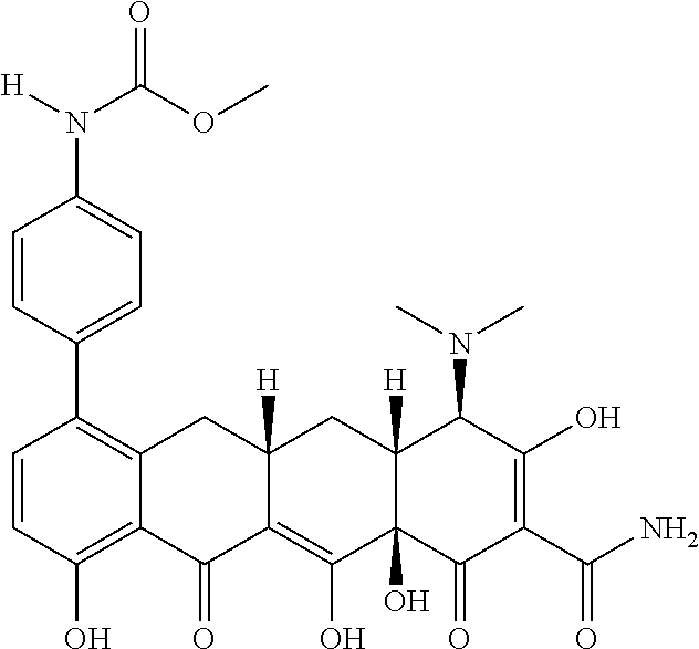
C1=CC(O)=C2C(=C1C1=CC=C(N([H])C(OC)=O)C=C1)CC1([H])C(=C(O)C3(O)C([H])(C1)C(N(C)C)C(O)=C(C(N)=O)C3=O)C2=O
